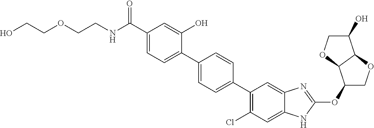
C(C1=CC=C(C2=CC=C(C3=C(Cl)C=C4C(=C3)N=C(OC3COC5C3OCC5O)N4)C=C2)C(O)=C1)(NCCOCCO)=O
